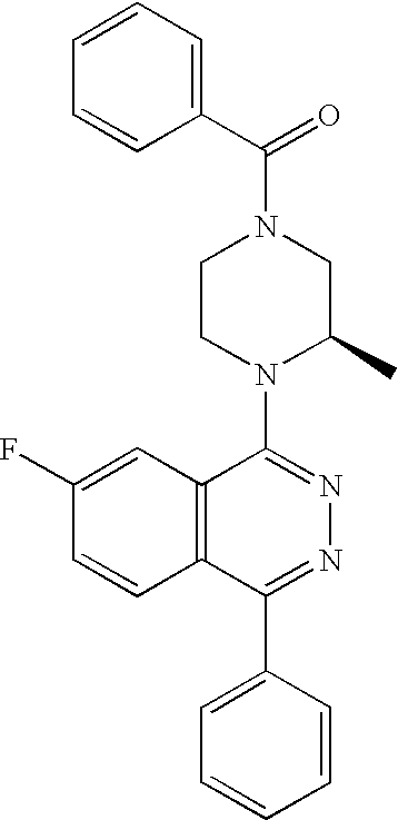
C(N1CCN(C2=NN=C(C3=CC=CC=C3)C3=C2C=C(F)C=C3)C(C)C1)(=O)C1=CC=CC=C1
